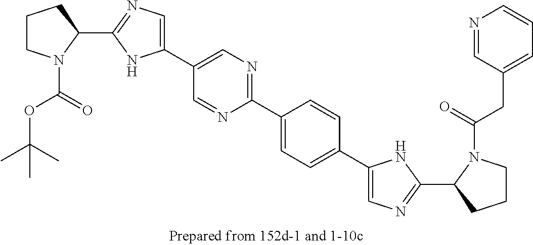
C1(C2=CN=C(C3=CC=C(C4=CN=C(C5CCCN5C(=O)CC5=CC=CN=C5)N4)C=C3)N=C2)=CN=C(C2CCCN2C(=O)OC(C)(C)C)N1
